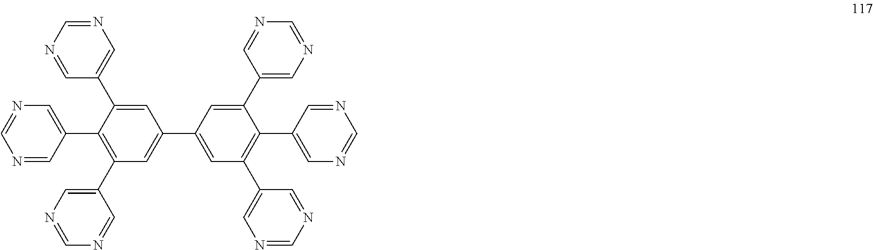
C1(C2=CC(C3=CN=CN=C3)=C(C3=CN=CN=C3)C(C3=CN=CN=C3)=C2)=CC(C2=CN=CN=C2)=C(C2=CN=CN=C2)C(C2=CN=CN=C2)=C1
